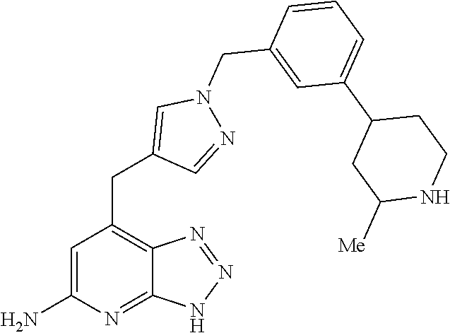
C1=C(N)N=C2C(=C1CC1=CN(CC3=CC(C4CC([Me])NCC4)=CC=C3)N=C1)N=NN2
